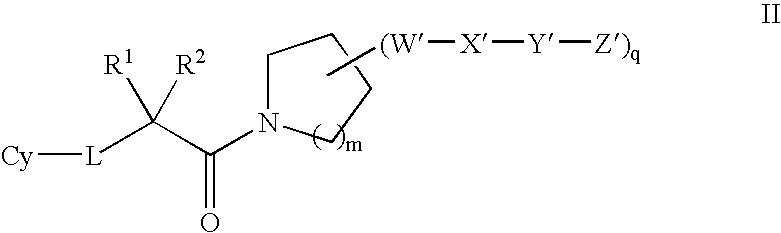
[Cy][L]C(C(=O)N1CCCC1)([R1])[R2].C[(W][X][Y][Z)q]
